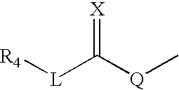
C[Q]C([L][R4])=[X]
